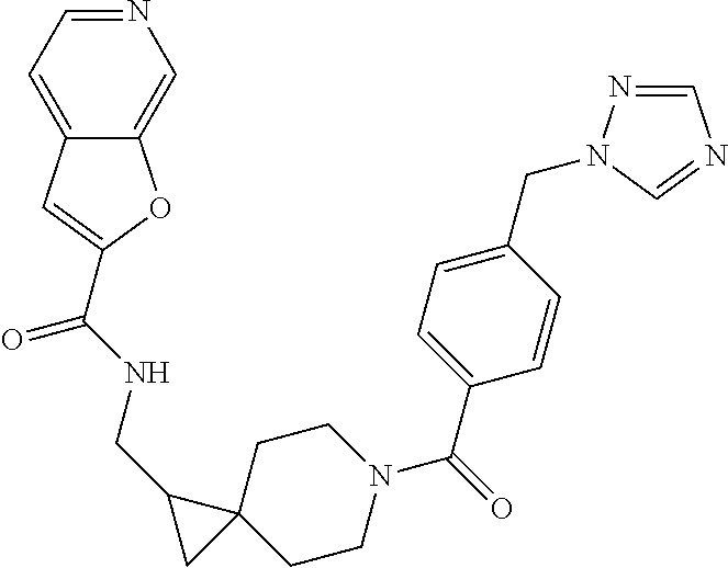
C(NCC1CC12CCN(C(C1=CC=C(CN3N=CN=C3)C=C1)=O)CC2)(=O)C1=CC2=CC=NC=C2O1
